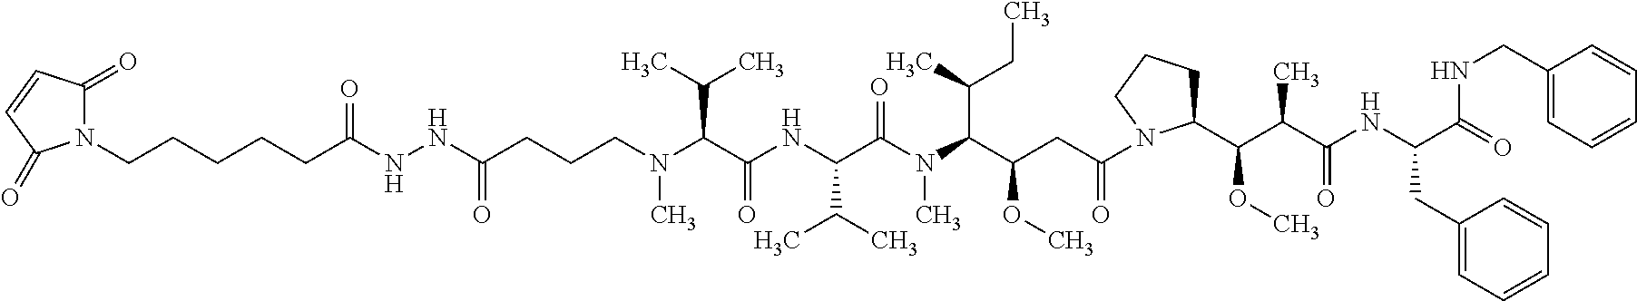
N1(CCCCCC(=O)NNC(CCCN(C(C(NC(C(N(C(C(CC(=O)N2CCCC2C(C(C(NC(C(=O)NCC2=CC=CC=C2)CC2=CC=CC=C2)=O)C)OC)OC)C(C)CC)C)=O)C(C)C)=O)C(C)C)C)=O)C(=O)C=CC1=O
